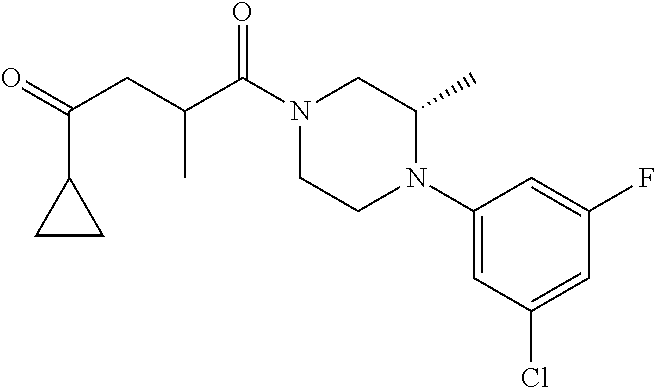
C1(N2CCN(C(C(CC(=O)C3CC3)C)=O)CC2C)=CC(Cl)=CC(F)=C1
